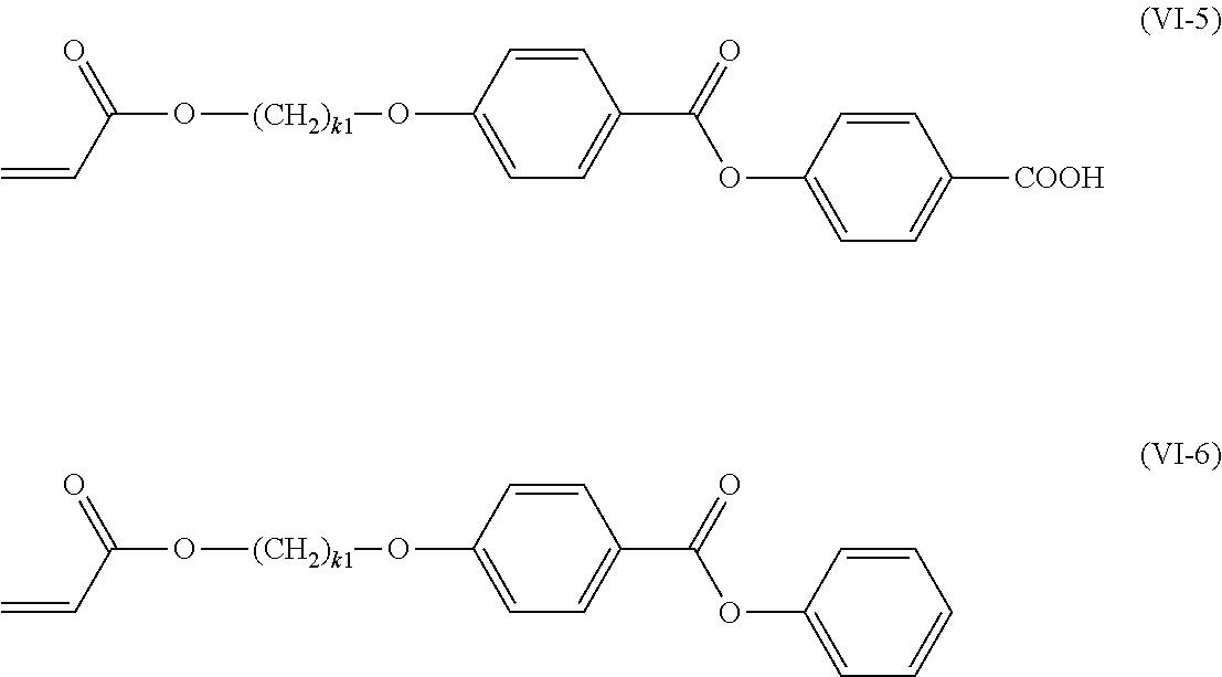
C(O[(CH2)k1]OC1=CC=C(C(OC2=CC=C([COOH])C=C2)=O)C=C1)(C=C)=O.C(O[(CH2)k1]OC1=CC=C(C(OC2=CC=CC=C2)=O)C=C1)(C=C)=O
